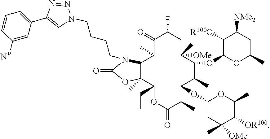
C1(=O)OC2(C)C(C(C)C(=O)C(C)CC([OMe])(C)C(OC3OC(C)CC([NMe2])C3[R100O])C(C)C(OC3CC(C)([OMe])C([OR100])C(C)O3)C(C)C(=O)OC2CC)N1CCCCN1N=NC(C2=CC=CC([NP])=C2)=C1
